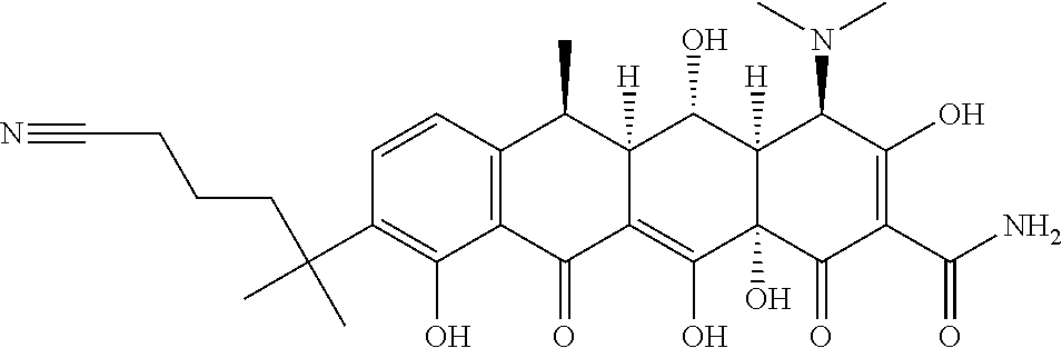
C1=CC2=C(C(O)=C1C(CCCC#N)(C)C)C(=O)C1=C(O)C3(O)C([H])(C(O)C1([H])C2C)C(N(C)C)C(O)=C(C(N)=O)C3=O
